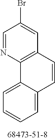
C12=CC=CC=C1C=CC1=C2N=CC(Br)=C1
